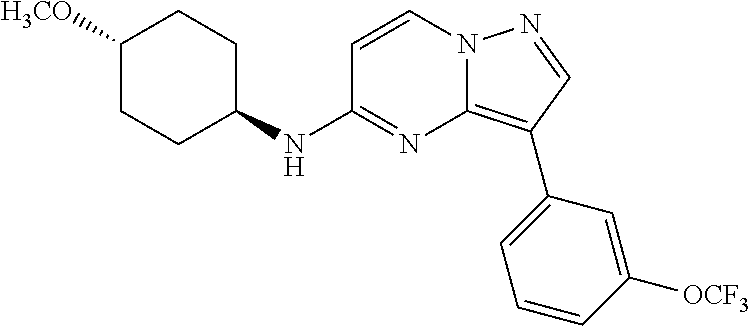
C1([H3CO])CCC(NC2=NC3=C(C4=CC=CC([OCF3])=C4)C=NN3C=C2)CC1
